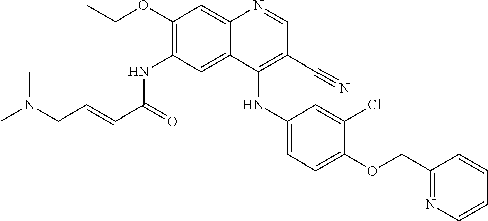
N(C1=C(OCC)C=C2C(=C1)C(NC1=CC=C(OCC3=NC=CC=C3)C(Cl)=C1)=C(C#N)C=N2)C(C=CCN(C)C)=O
